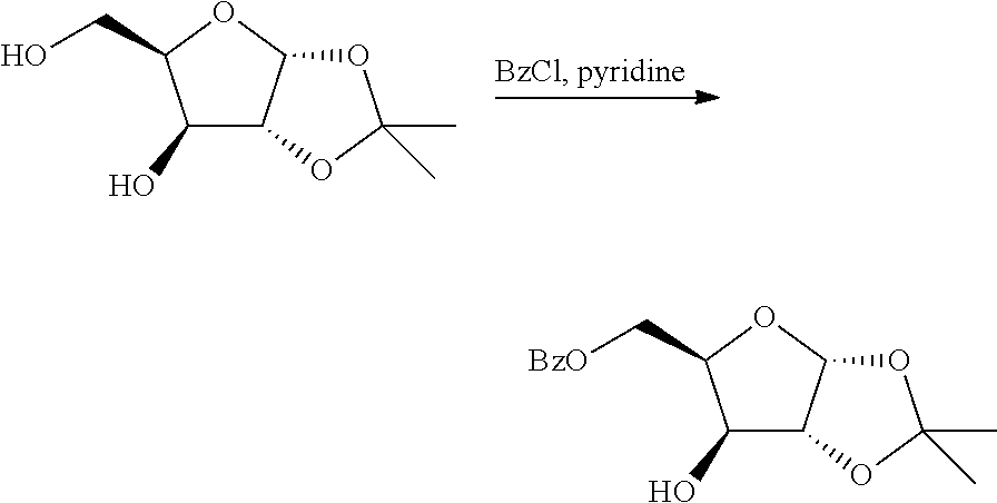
C1(O)C2C(OC1CO)OC(C)(C)O2.C1(O)C2C(OC1C[BzO])OC(C)(C)O2
